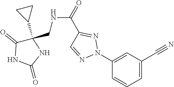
C1(N2N=C(C(NCC3(C4CC4)C(=O)NC(=O)N3)=O)C=N2)=CC(C#N)=CC=C1
